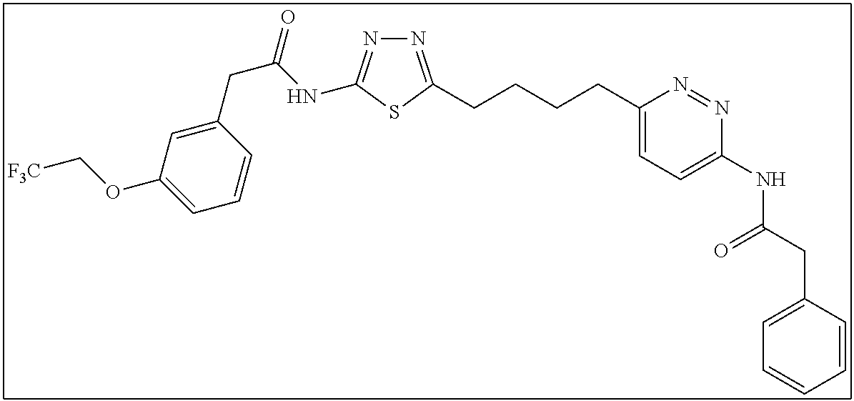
N1=C(CCCCC2=CC=C(NC(CC3=CC=CC=C3)=O)N=N2)SC(NC(CC2=CC(OC[F3C])=CC=C2)=O)=N1
